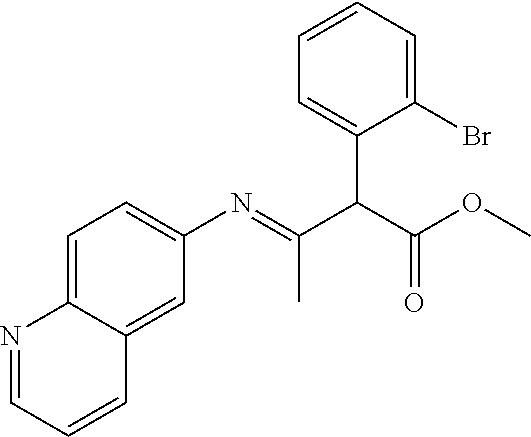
C1=C2C(=CC(N=C(C(C3=CC=CC=C3Br)C(=O)OC)C)=C1)C=CC=N2
